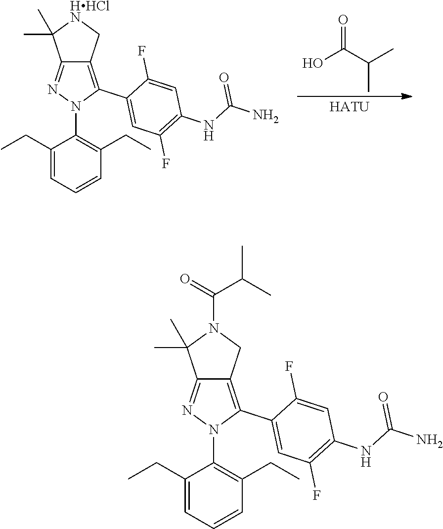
O=C(C(C)C)O.[HATU].C1(CC)=CC=CC(CC)=C1N1C(C2=CC(F)=C(NC(N)=O)C=C2F)=C2C(=N1)C(C)(C)[HHClN]C2.C1(CC)=CC=CC(CC)=C1N1C(C2=CC(F)=C(NC(N)=O)C=C2F)=C2C(=N1)C(C)(C)N(C(=O)C(C)C)C2
